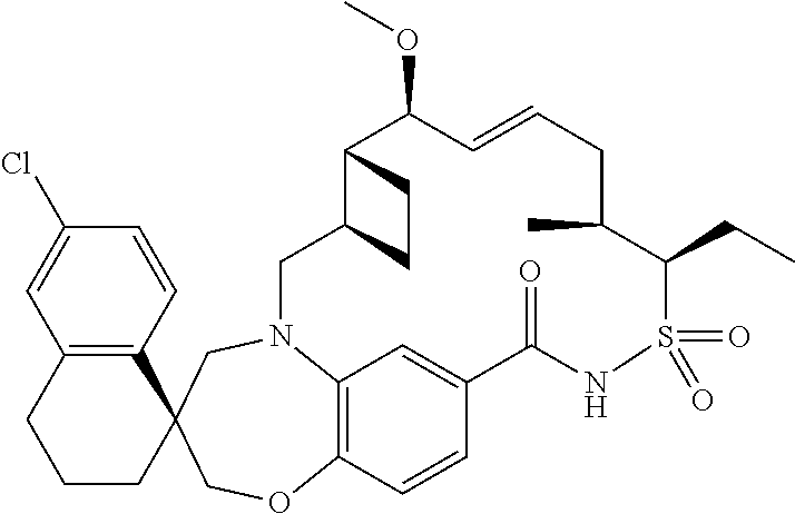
C1CC2(C3=C(C1)C=C(Cl)C=C3)COC1=C3N(C2)CC2C(C(OC)C=CCC(C)C(CC)S(=O)(=O)NC(=O)C(=C3)C=C1)CC2
